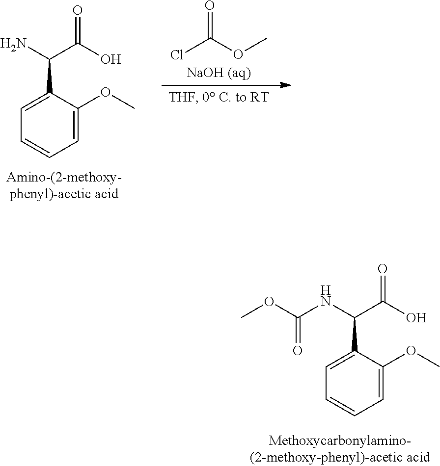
C1(C(N)C(O)=O)=CC=CC=C1OC.ClC(OC)=O.C1(C(NC(=O)OC)C(O)=O)=CC=CC=C1OC
